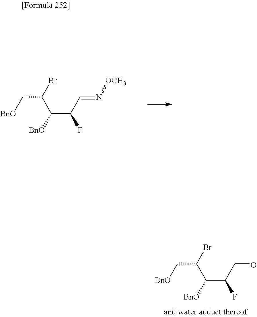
[BnO]CC(C(C(C=O)F)[BnO])Br.[BnO]CC(C(C(C=N[OCH3])F)[BnO])Br
